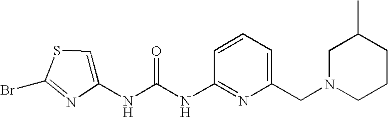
BrC1=NC(NC(NC2=NC(CN3CCCC(C)C3)=CC=C2)=O)=CS1
